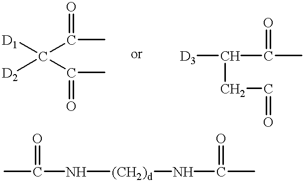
[D1]C(C(=O)C)([D2])C(C)=O.[D3]C(CC=O)C(C)=O.CC(N[(CH2)d]NC(C)=O)=O
